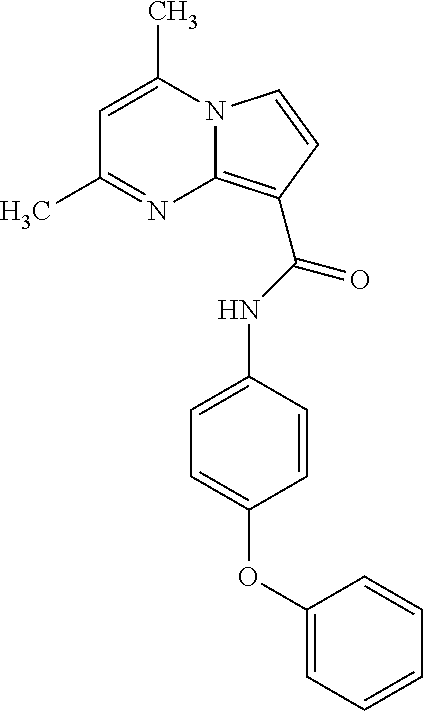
C1=C(C)N2C(=C(C(NC3=CC=C(OC4=CC=CC=C4)C=C3)=O)C=C2)N=C1C
